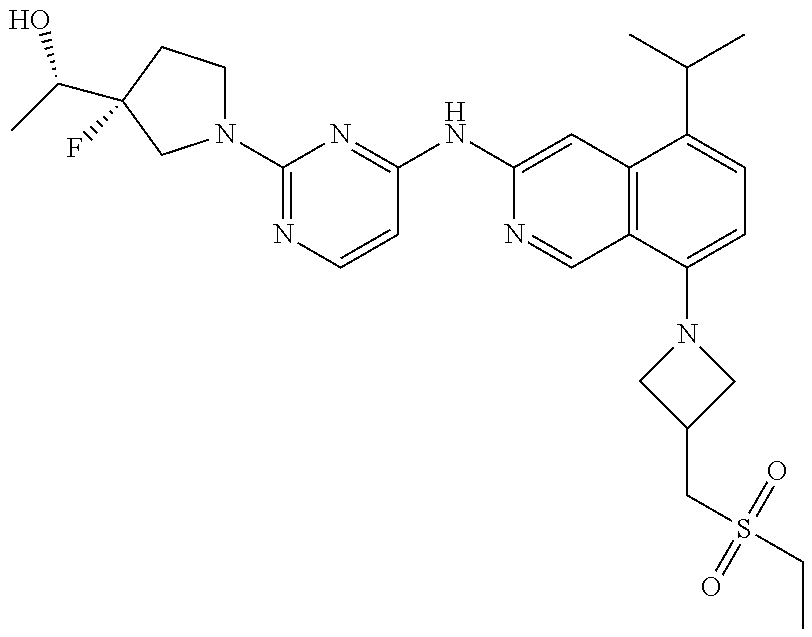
N1(C2=NC=CC(NC3=CC4=C(C=N3)C(N3CC(CS(CC)(=O)=O)C3)=CC=C4C(C)C)=N2)CCC(C(C)O)(F)C1
